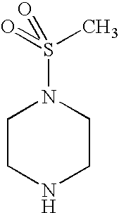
C1CNCCN1S(=O)(=O)C
